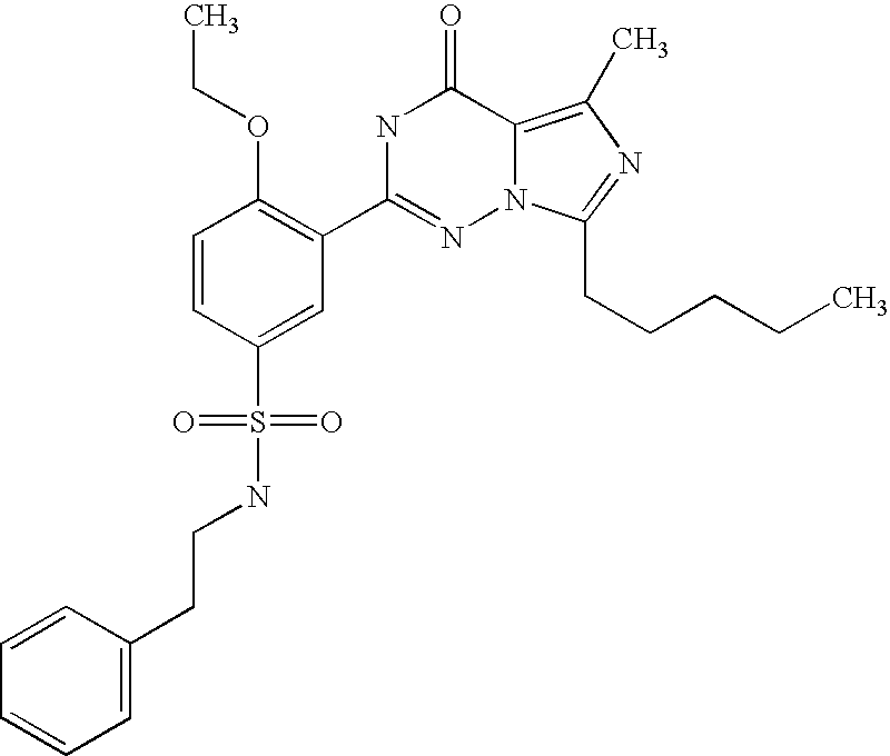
C1=CC(S(NCCC2=CC=CC=C2)(=O)=O)=CC(C2=NN3C(=C(C)N=C3CCCCC)C(=O)N2)=C1OCC
